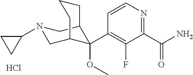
C1(C(N)=O)=NC=CC(C2(OC)C3CN(C4CC4)CC2CCC3)=C1F.Cl
